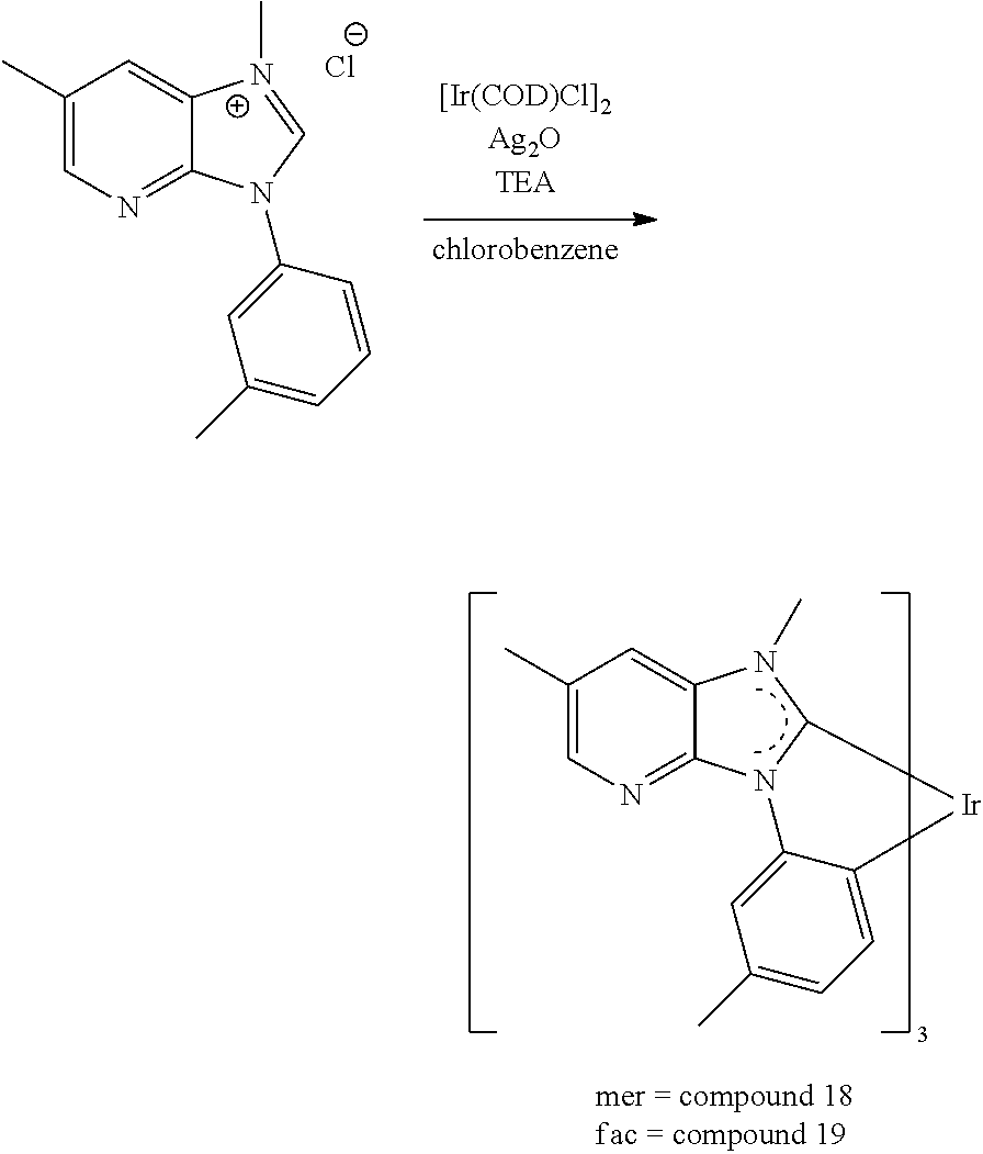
C1(C)=CC=C2C(=C1)N1C3=NC=C(C)C=C3N(C)C1[Ir]2.C1(C)=CC=CC(N2C3=NC=C(C)C=C3[N+](C)=C2)=C1.[Cl-]
